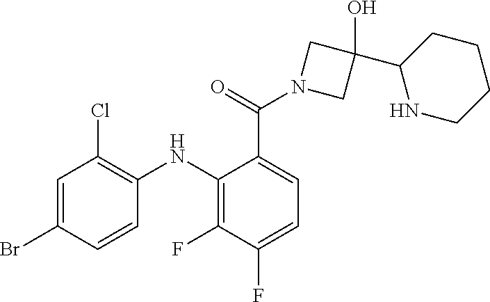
C1=C(Br)C=CC(NC2=C(F)C(F)=CC=C2C(=O)N2CC(O)(C3NCCCC3)C2)=C1Cl
